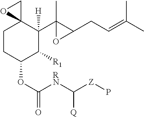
C1CC(OC(=O)[RN]C([Q])[Z]P)C([R1])C(C2(C)C(CC=C(C)C)O2)([H])C12CO2
